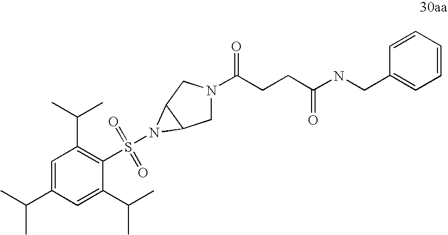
C1N(C(CCC(NCC2=CC=CC=C2)=O)=O)CC2C1N2S(C1=C(C(C)C)C=C(C(C)C)C=C1C(C)C)(=O)=O
